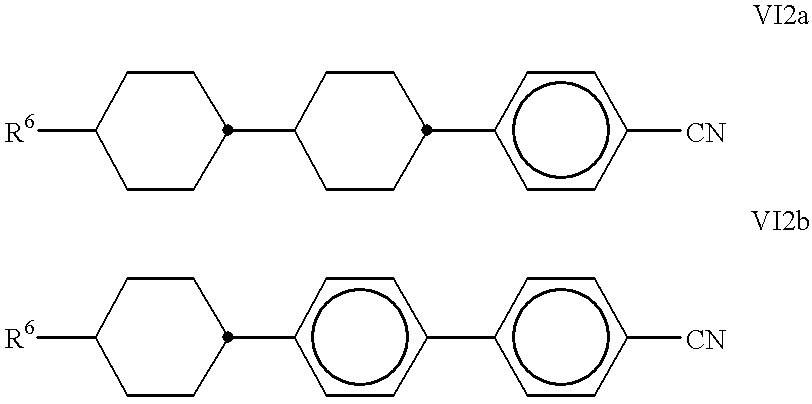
C1([R6])CCC(C2CCC(c3ccc([CN])cc3)CC2)CC1.C1([R6])CCC(c2ccc(-c3ccc([CN])cc3)cc2)CC1
